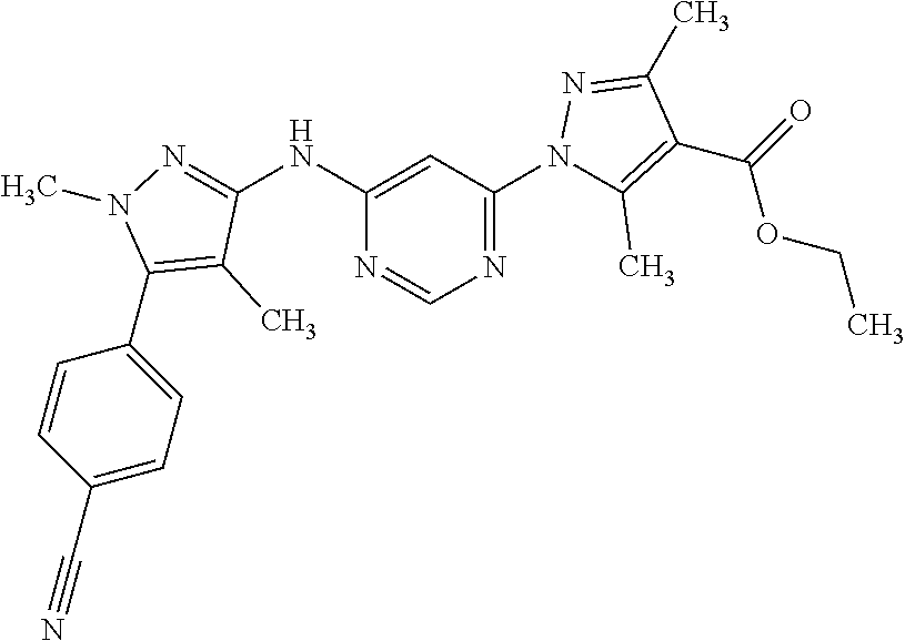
C1(NC2=NN(C)C(C3=CC=C(C#N)C=C3)=C2C)=CC(N2C(C)=C(C(=O)OCC)C(C)=N2)=NC=N1
